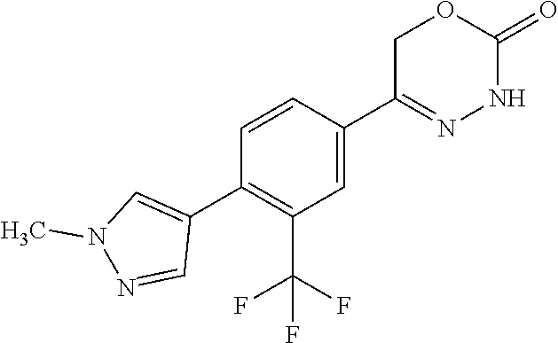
FC(F)(C1=C(C2=CN(C)N=C2)C=CC(C2=NNC(=O)OC2)=C1)F
